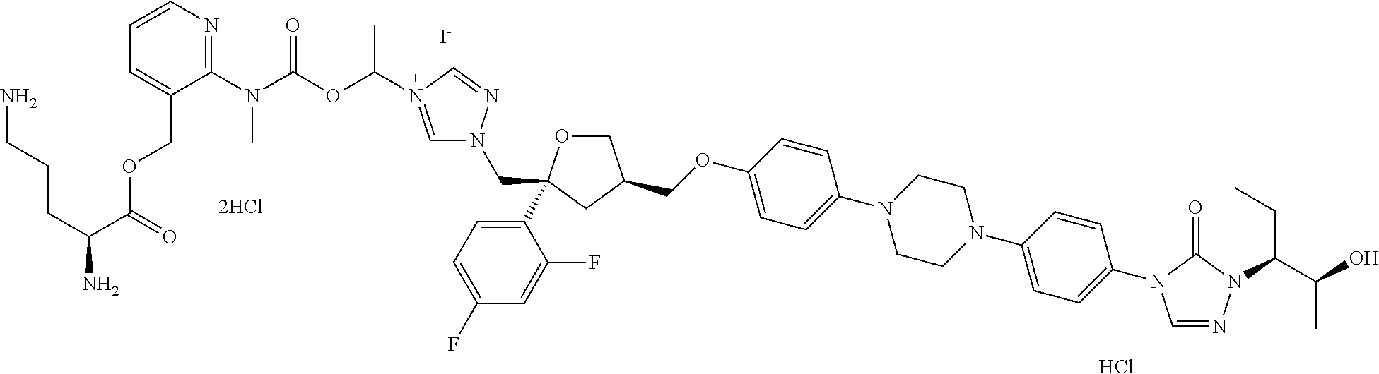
Cl.C(OC1=CC=C(N2CCN(C3=CC=C(N4C=NN(C(CC)C(O)C)C4=O)C=C3)CC2)C=C1)C1COC(C2=CC=C(F)C=C2F)(CN2C=N(C(C)OC(N(C3=NC=CC=C3COC(C(CCCN)N)=O)C)=O)C=N2)C1.[I-]
